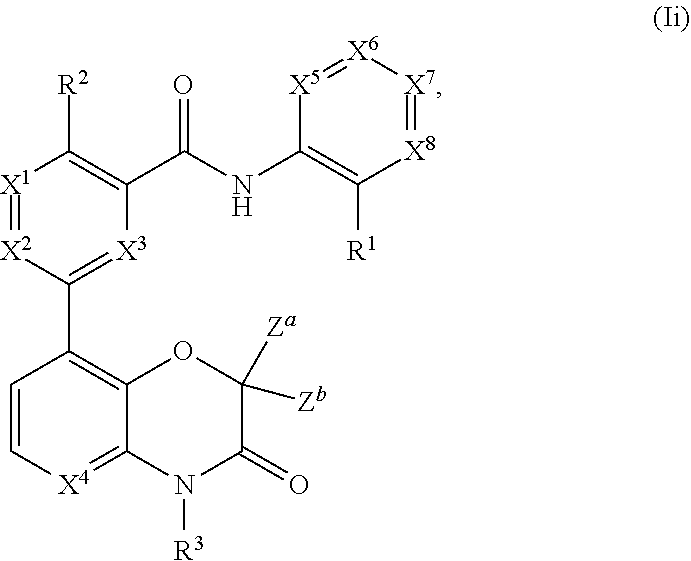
C1=C[X4]=C2C(=C1C1=[X3]C(C(NC3=C([R1])[X8]=[X7][X6]=[X5]3)=O)=C([R2])[X1]=[X2]1)OC([Zb])([Za])C(=O)N2[R3]
